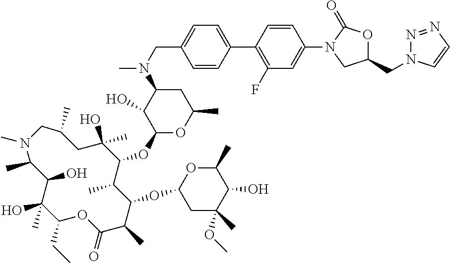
C1(C)C(O)C(O)(C)C(CC)OC(=O)C(C)C(OC2CC(OC)(C)C(O)C(C)O2)C(C)C(OC2OC(C)CC(N(CC3=CC=C(C4=C(F)C=C(N5CC(CN6N=NC=C6)OC5=O)C=C4)C=C3)C)C2O)C(C)(O)CC(C)CN1C
